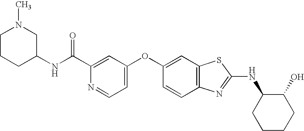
C1(C(NC2CN(C)CCC2)=O)=CC(OC2=CC3=C(C=C2)N=C(NC2CCCCC2O)S3)=CC=N1
